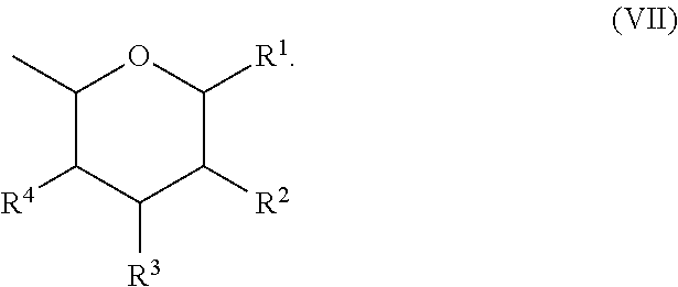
C1(C)C([R4])C([R3])C([R2])C([R1])O1
